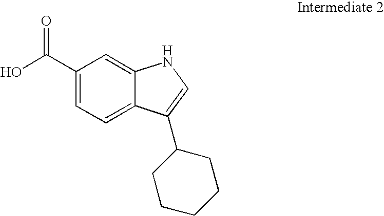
C1(C(O)=O)=CC=C2C(=C1)NC=C2C1CCCCC1
